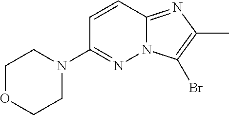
C1=CC2=NC(C)=C(Br)N2N=C1N1CCOCC1
